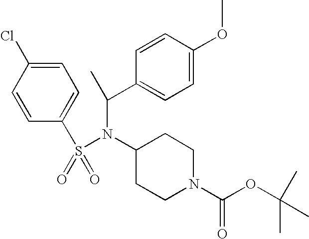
N(S(=O)(=O)C1=CC=C(Cl)C=C1)(C(C1=CC=C(OC)C=C1)C)C1CCN(C(OC(C)(C)C)=O)CC1
